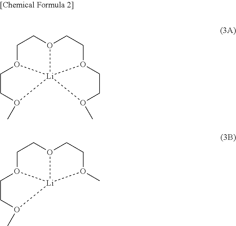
C1CO(C)[Li]234O1CCO2CCO3CCO4C.C1CO(C)[Li]23O1CCO2CCO3C
